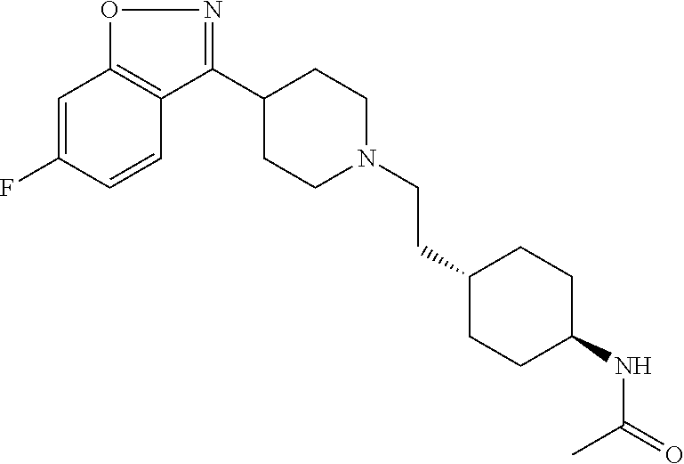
C1=C(F)C=CC2=C1ON=C2C1CCN(CCC2CCC(NC(=O)C)CC2)CC1
